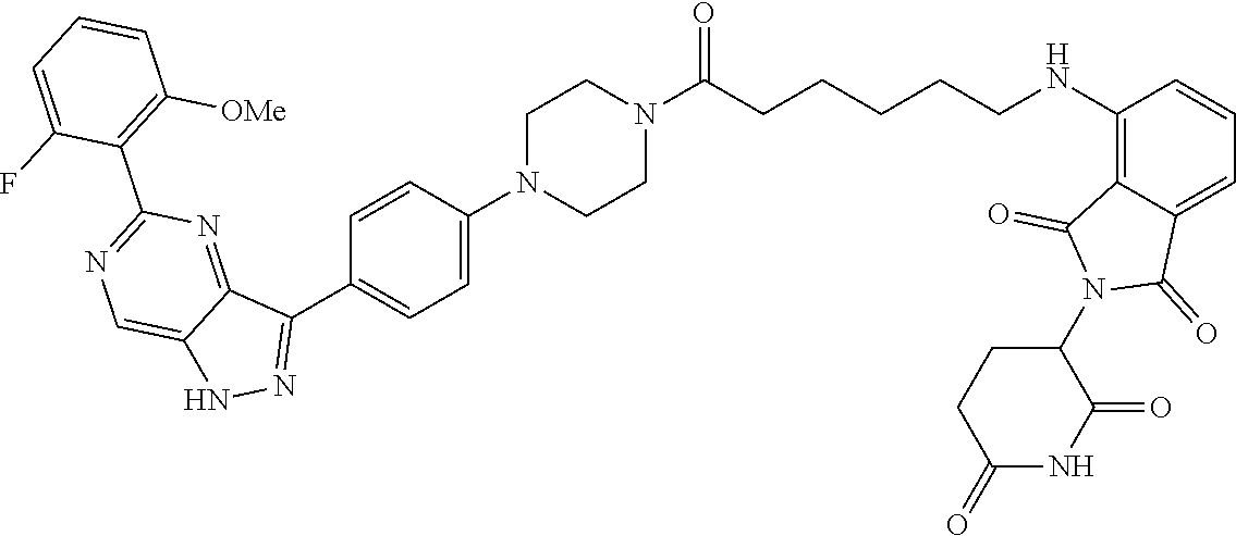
C1CN(C2=CC=C(C3=NNC4=CN=C(C5=C([OMe])C=CC=C5F)N=C34)C=C2)CCN1C(CCCCCNC1=C2C(=CC=C1)C(=O)N(C1CCC(=O)NC1=O)C2=O)=O
